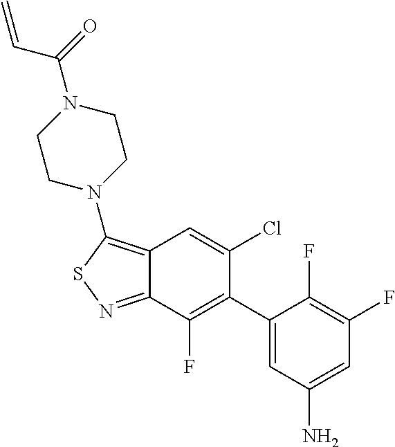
C12=C(N3CCN(C(=O)C=C)CC3)SN=C1C(F)=C(C1=CC(N)=CC(F)=C1F)C(Cl)=C2
